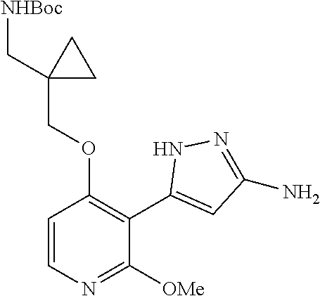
C1=CN=C([OMe])C(C2=CC(N)=NN2)=C1OCC1(C[NHBoc])CC1
